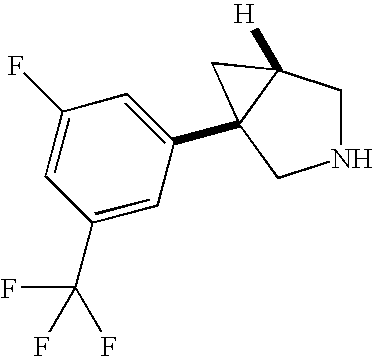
N1CC2([H])C(C3=CC(F)=CC(C(F)(F)F)=C3)(C1)C2
